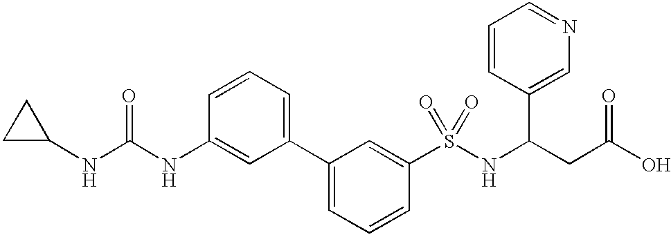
C1C(NC(NC2=CC(C3=CC=CC(S(NC(CC(O)=O)C4=CN=CC=C4)(=O)=O)=C3)=CC=C2)=O)C1
